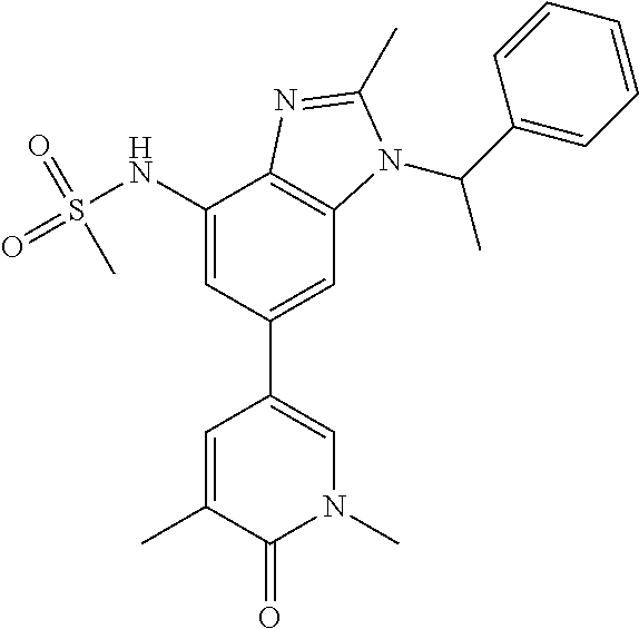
C1(NS(=O)(=O)C)=CC(C2=CN(C)C(=O)C(C)=C2)=CC2=C1N=C(C)N2C(C1=CC=CC=C1)C
